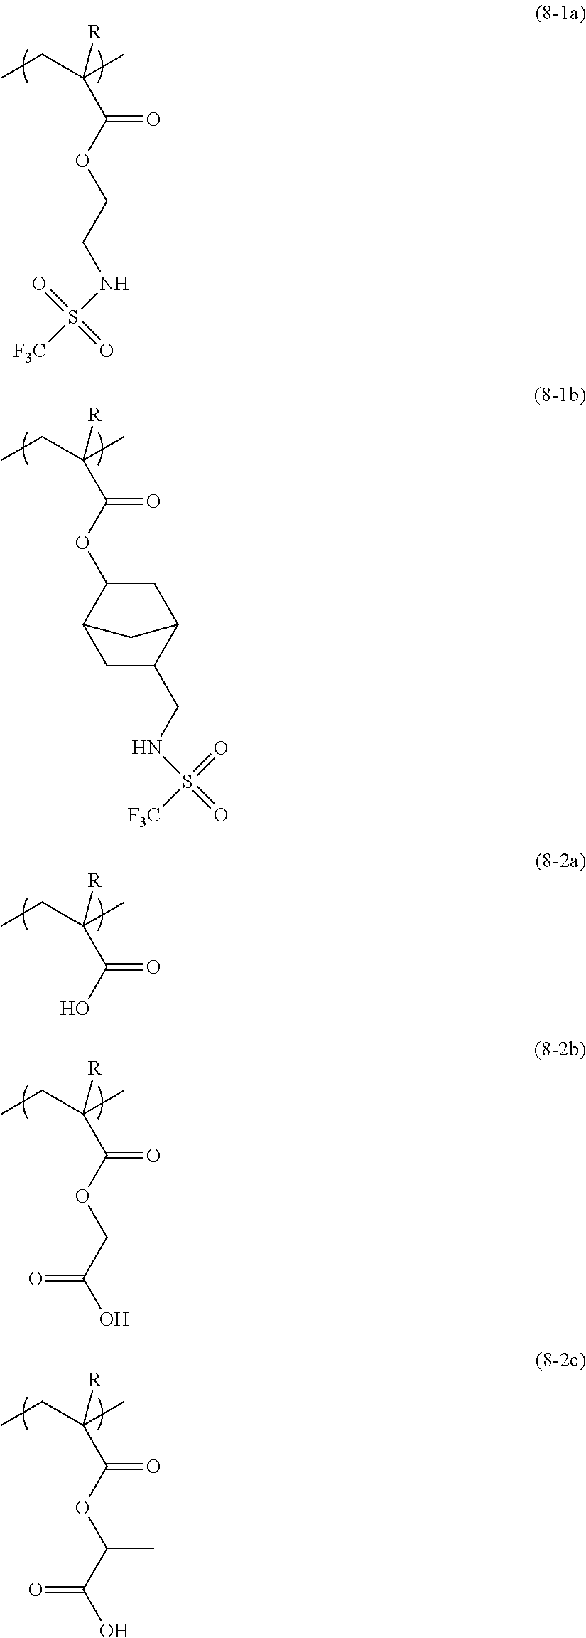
C(=O)(OCCNS([F3C])(=O)=O)C([R])(C)CC.C(=O)(OC1C2CC(CNS(=O)([F3C])=O)C(C1)C2)C([R])(C)CC.C(=O)(O)C([R])(C)CC.C(=O)(OCC(O)=O)C([R])(C)CC.C(=O)(OC(C(O)=O)C)C([R])(C)CC
